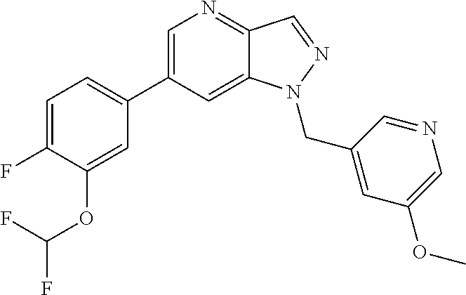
C1=C(C2=CC=C(F)C(OC(F)F)=C2)C=C2C(=N1)C=NN2CC1=CC(OC)=CN=C1
